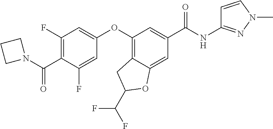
C1(OC2=CC(F)=C(C(N3CCC3)=O)C(F)=C2)=C2C(=CC(C(NC3=NN(C)C=C3)=O)=C1)OC(C(F)F)C2
